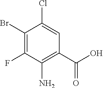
C1(Cl)=CC(C(=O)O)=C(N)C(F)=C1Br
